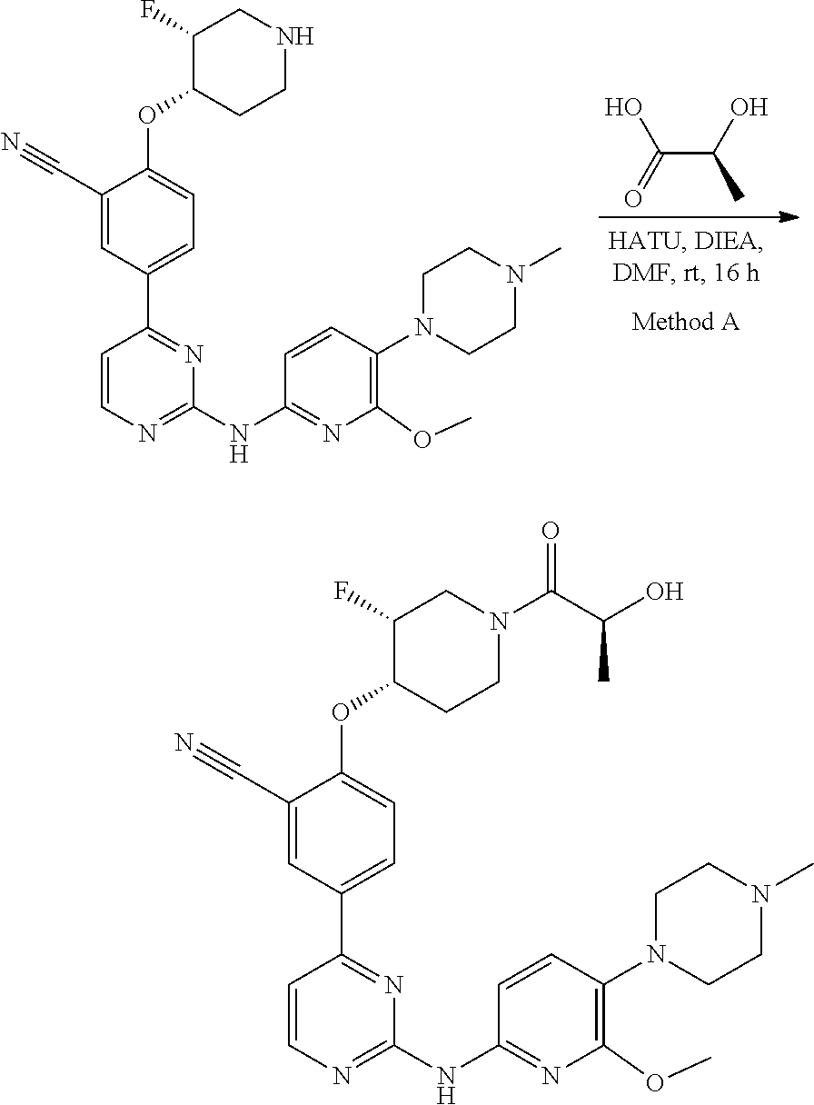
C(C(C)O)(=O)O.C1=CN=C(NC2=NC(OC)=C(N3CCN(C)CC3)C=C2)N=C1C1=CC=C(OC2CCNCC2F)C(C#N)=C1.C1=CN=C(NC2=NC(OC)=C(N3CCN(C)CC3)C=C2)N=C1C1=CC=C(OC2CCN(C(C(O)C)=O)CC2F)C(C#N)=C1
